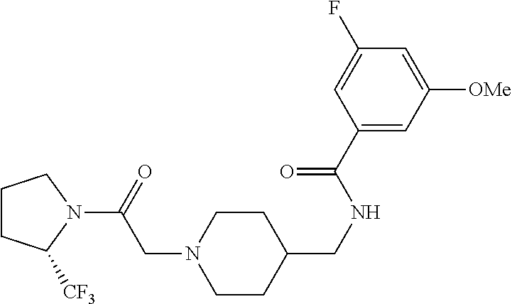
C1CC(CNC(C2=CC([OMe])=CC(F)=C2)=O)CCN1CC(N1CCCC1[CF3])=O
